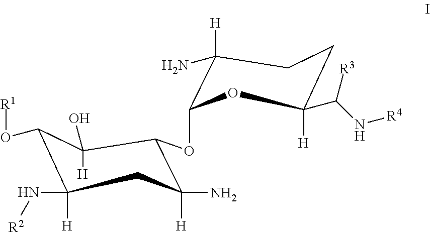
C1(O[R1])C(N[R2])([H])CC(N)([H])C(OC2OC([H])(C([R3])N[R4])CCC2([H])N)C1(O)[H]
